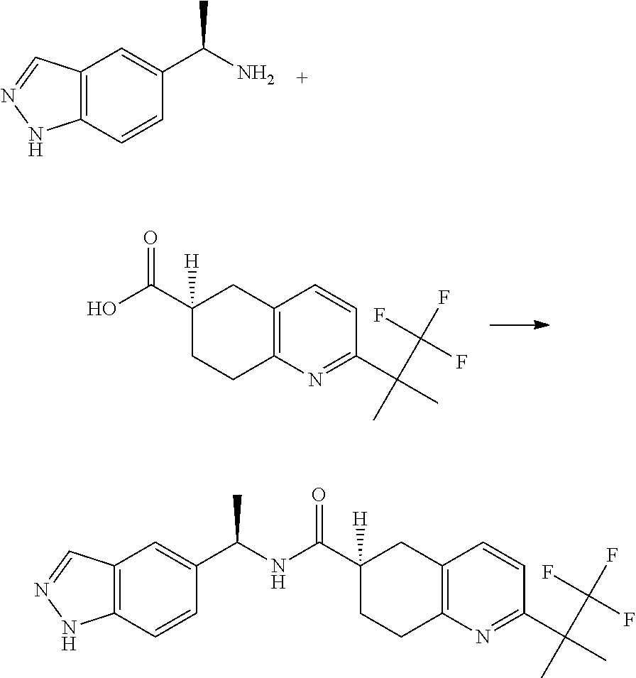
C12=C(C=CC(C(N)C)=C1)NN=C2.OC(C1([H])CCC2=C(C1)C=CC(C(C)(C)C(F)(F)F)=N2)=O.C(C1([H])CCC2=C(C1)C=CC(C(C)(C)C(F)(F)F)=N2)(=O)NC(C1=CC2=C(C=C1)NN=C2)C
